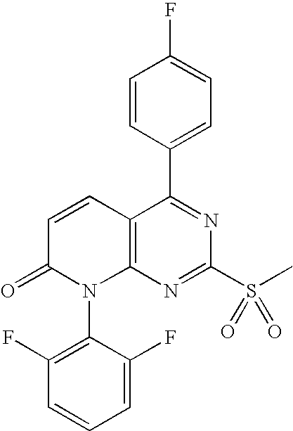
C12=C(N=C(S(C)(=O)=O)N=C1C1=CC=C(F)C=C1)N(C1=C(F)C=CC=C1F)C(=O)C=C2
